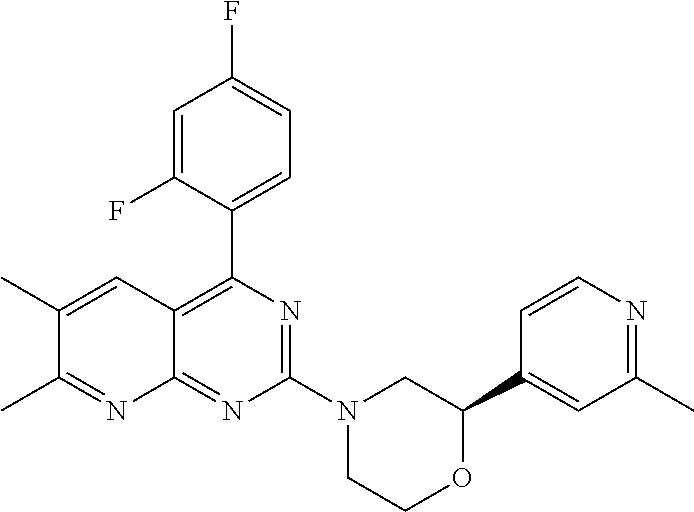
C1(C2=C3C(=NC(N4CCOC(C5=CC(C)=NC=C5)C4)=N2)N=C(C)C(C)=C3)=CC=C(F)C=C1F
